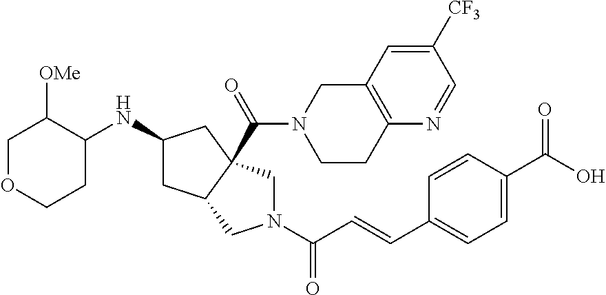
C1OCCC(NC2CC3CN(C(C=CC4=CC=C(C(O)=O)C=C4)=O)CC3(C(=O)N3CCC4=C(C3)C=C([CF3])C=N4)C2)C1[OMe]
